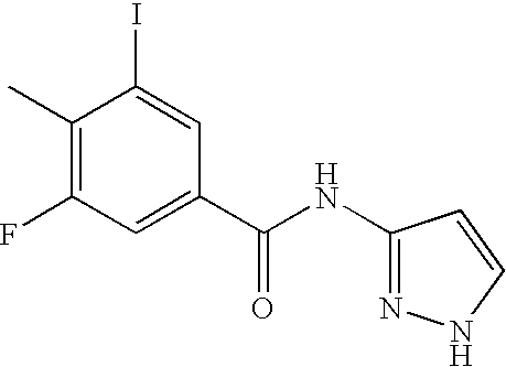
C1(C)=C(F)C=C(C(NC2=NNC=C2)=O)C=C1I
